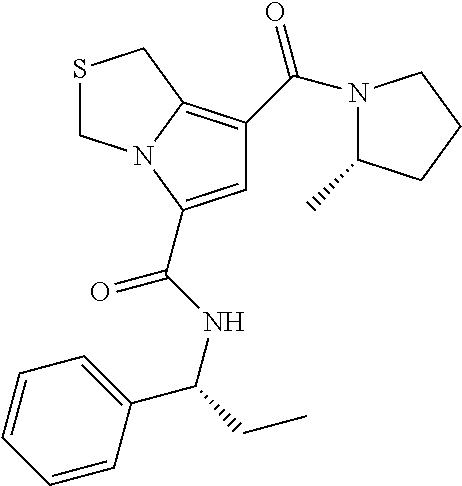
C1=C(C(NC(CC)C2=CC=CC=C2)=O)N2C(=C1C(=O)N1C(C)CCC1)CSC2
